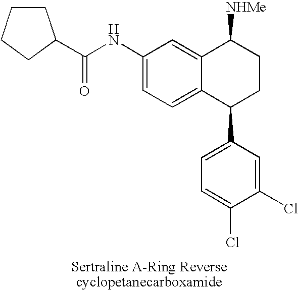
C1(NC(C2CCCC2)=O)=CC=C2C(=C1)C([NHMe])CCC2C1=CC=C(Cl)C(Cl)=C1
